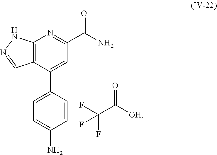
C12=C(C(C3=CC=C(N)C=C3)=CC(C(N)=O)=N1)C=NN2.C(C([OH])=O)(F)(F)F
